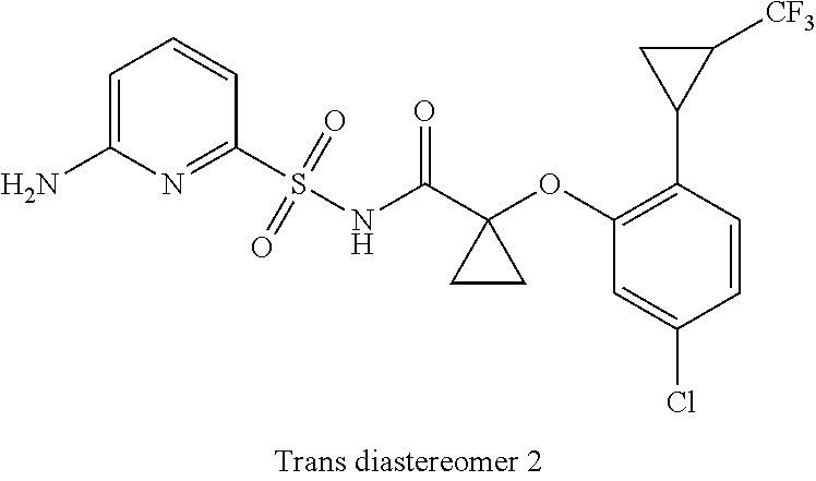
C1=C(N)N=C(S(NC(C2(OC3=C(C4C([CF3])C4)C=CC(Cl)=C3)CC2)=O)(=O)=O)C=C1
